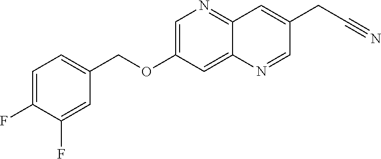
C1=C(F)C(F)=CC(COC2=CN=C3C(=C2)N=CC(CC#N)=C3)=C1
